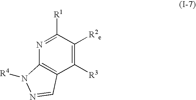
N1=C([R1])C([R2e])=C([R3])C2=C1N([R4])N=C2
